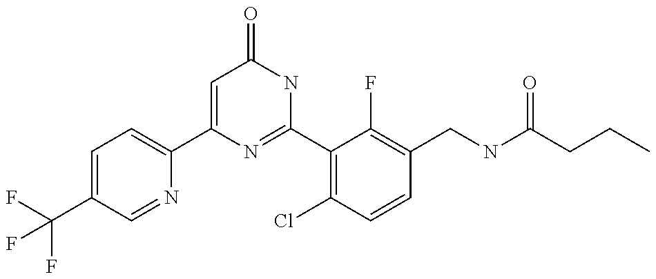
C1(C2=CC=C(C(F)(F)F)C=N2)=CC(=O)NC(C2=C(Cl)C=CC(CNC(CCC)=O)=C2F)=N1
